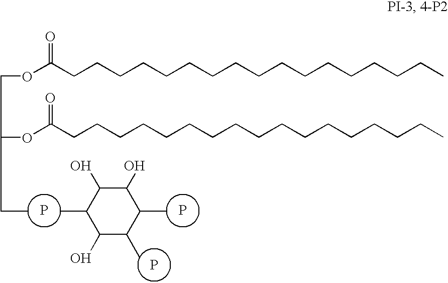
C1(O)C(C)C(C)C(O)C(O)C1C.P.P.P.CCC(OC(CCCCCCCCCCCCCCCCC)=O)COC(CCCCCCCCCCCCCCCCC)=O
